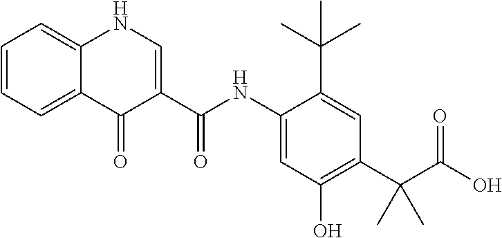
C1=CC=C2C(=C1)NC=C(C(NC1=CC(O)=C(C(C(O)=O)(C)C)C=C1C(C)(C)C)=O)C2=O
